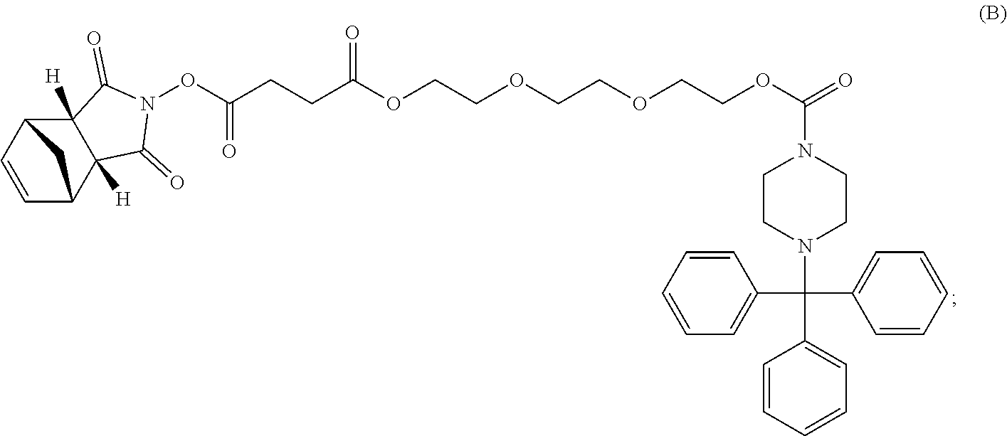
C1(=O)N(OC(CCC(OCCOCCOCCOC(=O)N2CCN(C(C3=CC=CC=C3)(C3=CC=CC=C3)C3=CC=CC=C3)CC2)=O)=O)C(=O)C2([H])C1([H])C1C=CC2C1
